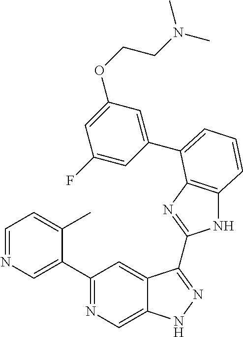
C1(C2=NC=C3C(=C2)C(C2=NC4=C(N2)C=CC=C4C2=CC(OCCN(C)C)=CC(F)=C2)=NN3)=CN=CC=C1C
